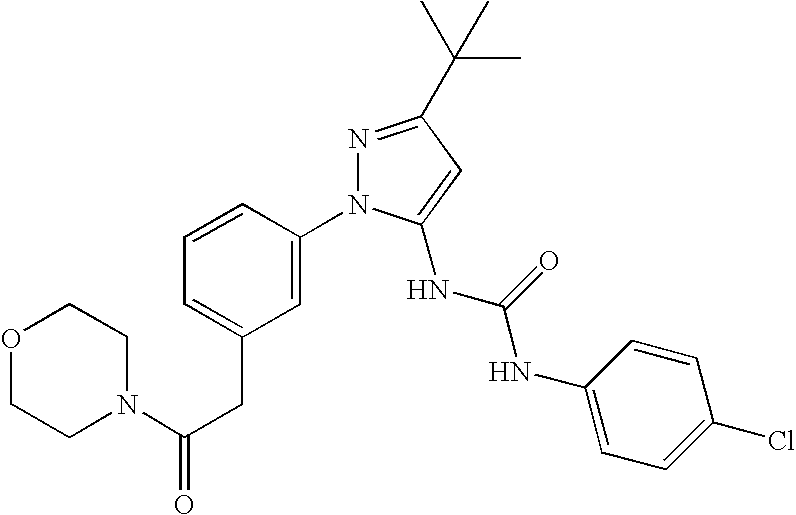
C1N(C(CC2=CC=CC(N3N=C(C(C)(C)C)C=C3NC(=O)NC3=CC=C(Cl)C=C3)=C2)=O)CCOC1
